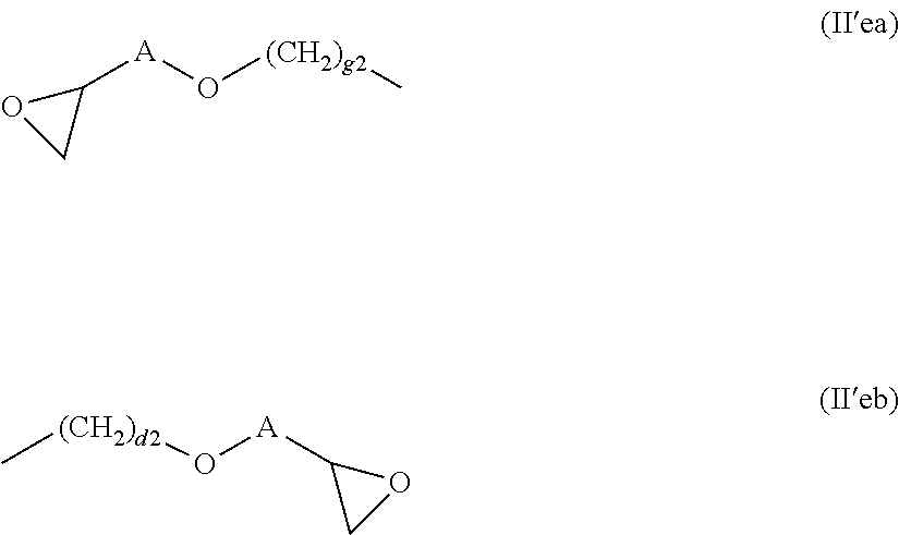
C1([A]O[(CH2)g2]C)OC1.C1([A]O[(CH2)d2]C)OC1
